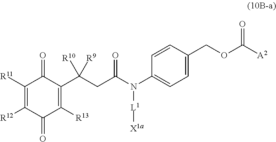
C1([R11])=C([R12])C(=O)C([R13])=C(C(CC(N(C2=CC=C(COC([A2])=O)C=C2)[L1][X1a])=O)([R10])[R9])C1=O
